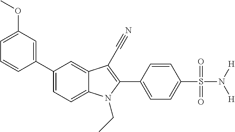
C1=C2C(=CC(C3=CC(OC)=CC=C3)=C1)C(C#N)=C(C1=CC=C(S(N([H])[H])(=O)=O)C=C1)N2CC
